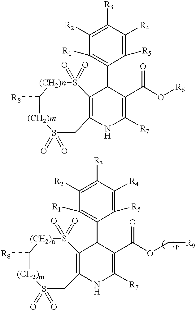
C12=C(NC([R7])=C(C(O[R6])=O)C1C1=C([R1])C([R2])=C([R3])C([R4])=C1[R5])CS(=O)(=O)[(CH2)m]C([R8])[(CH2)n]S2(=O)=O.C12=C(NC([R7])=C(C(OC[R9])=O)C1C1=C([R1])C([R2])=C([R3])C([R4])=C1[R5])CS(=O)(=O)[(CH2)m]C([R8])[(CH2)n]S2(=O)=O
